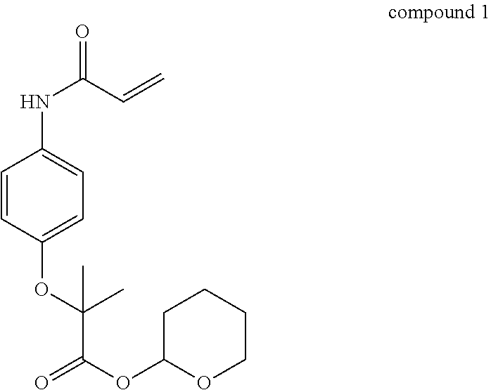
C1=CC(OC(C)(C)C(OC2OCCCC2)=O)=CC=C1NC(C=C)=O
